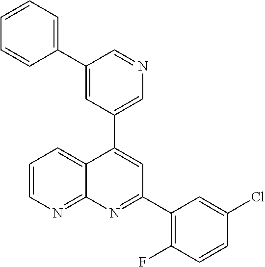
C1=C(C2=CC=CC=C2)C=NC=C1C1=CC(C2=C(F)C=CC(Cl)=C2)=NC2=NC=CC=C12
